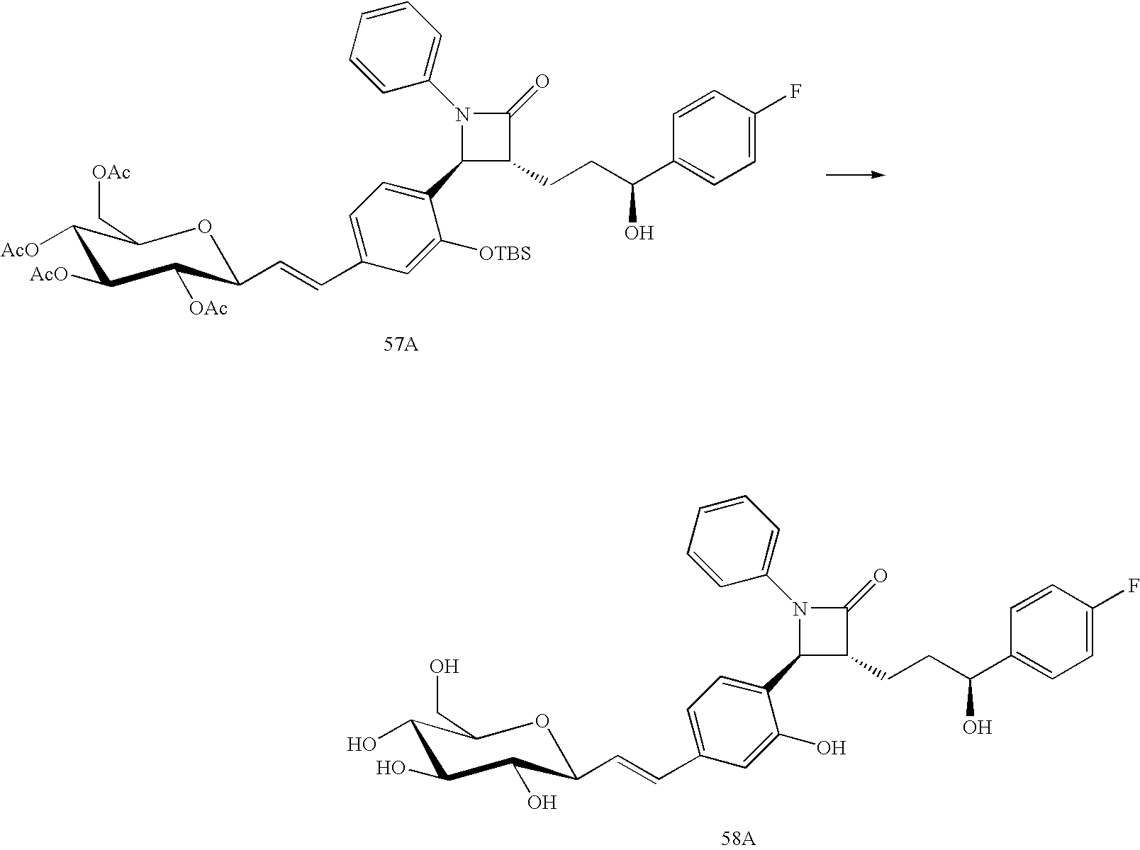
C(C1C(C2=CC=C(C=CC3OC(CO)C(O)C(O)C3O)C=C2O)N(C2=CC=CC=C2)C1=O)CC(C1=CC=C(F)C=C1)O.C(C1C(C2=CC=C(C=CC3OC(C[OAc])C([AcO])C([AcO])C3[OAc])C=C2[OTBS])N(C2=CC=CC=C2)C1=O)CC(C1=CC=C(F)C=C1)O
